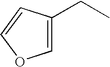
C1=C(CC)C=CO1
